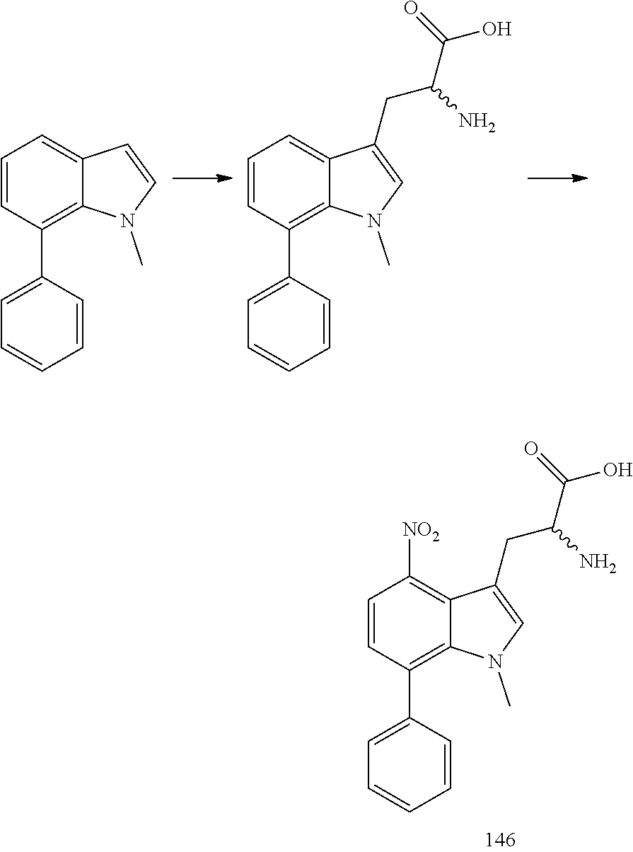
C1=CC(C2=CC=CC=C2)=C2C(=C1[NO2])C(CC(C(O)=O)N)=CN2C.C1=CC(C2=CC=CC=C2)=C2C(=C1)C=CN2C.C1=CC(C2=CC=CC=C2)=C2C(=C1)C(CC(C(O)=O)N)=CN2C
